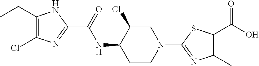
C1(CC)=C(Cl)N=C(C(=O)NC2CCN(C3=NC(C)=C(C(O)=O)S3)CC2Cl)N1
